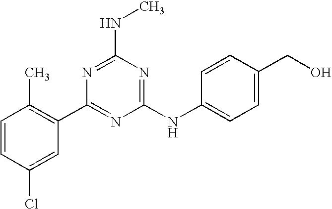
C1=CC(Cl)=CC(C2=NC(NC3=CC=C(CO)C=C3)=NC(NC)=N2)=C1C
